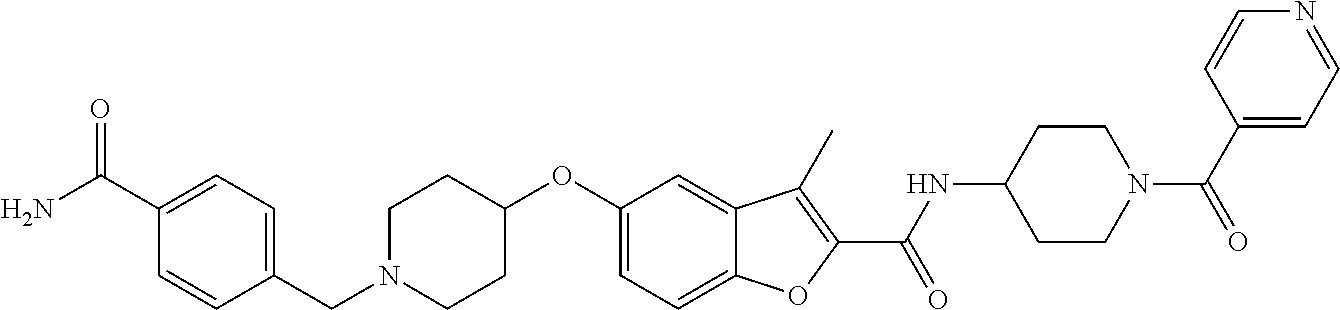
C1=C2C(=CC(OC3CCN(CC4=CC=C(C(N)=O)C=C4)CC3)=C1)C(C)=C(C(=O)NC1CCN(C(C3=CC=NC=C3)=O)CC1)O2
